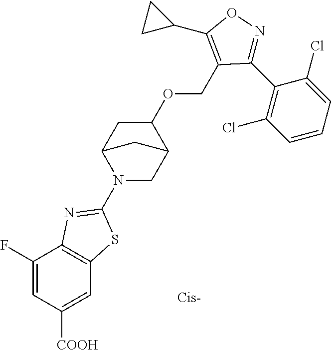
C1([COOH])=CC2=C(C(F)=C1)N=C(N1CC3C(OCC4=C(C5CC5)ON=C4C4=C(Cl)C=CC=C4Cl)CC1C3)S2
